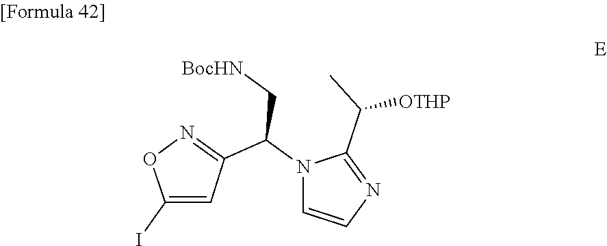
N1(C(C2=NOC(I)=C2)C[BocHN])C=CN=C1C(C)[OTHP]
